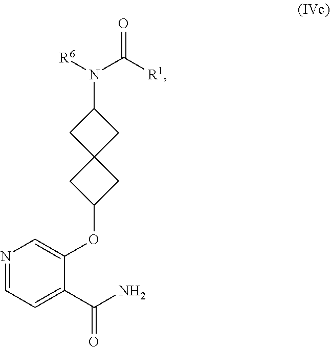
C1=NC=C(OC2CC3(C2)CC(N([R6])C([R1])=O)C3)C(C(N)=O)=C1
